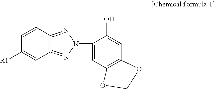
C12=C(=NN(C3=CC4=C(C=C3O)OCO4)N=1)C=CC([R1])=C2
